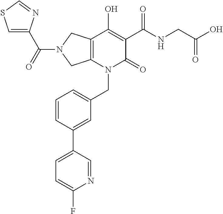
C12=C(N(CC3=CC=CC(C4=CC=C(F)N=C4)=C3)C(=O)C(C(NCC(O)=O)=O)=C1O)CN(C(=O)C1=CSC=N1)C2
